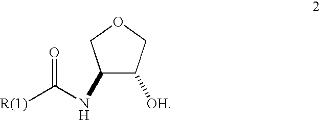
C1(NC(=O)[R(1)])C([OH])COC1
